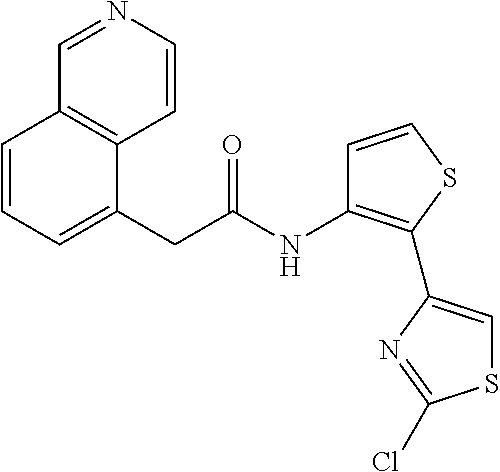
N(C(CC1=CC=CC2=C1C=CN=C2)=O)C1=C(C2=CSC(Cl)=N2)SC=C1
